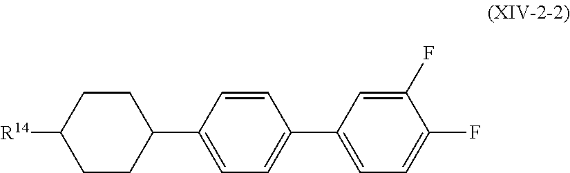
C1(F)=CC(C2=CC=C(C3CCC([R14])CC3)C=C2)=CC=C1F
